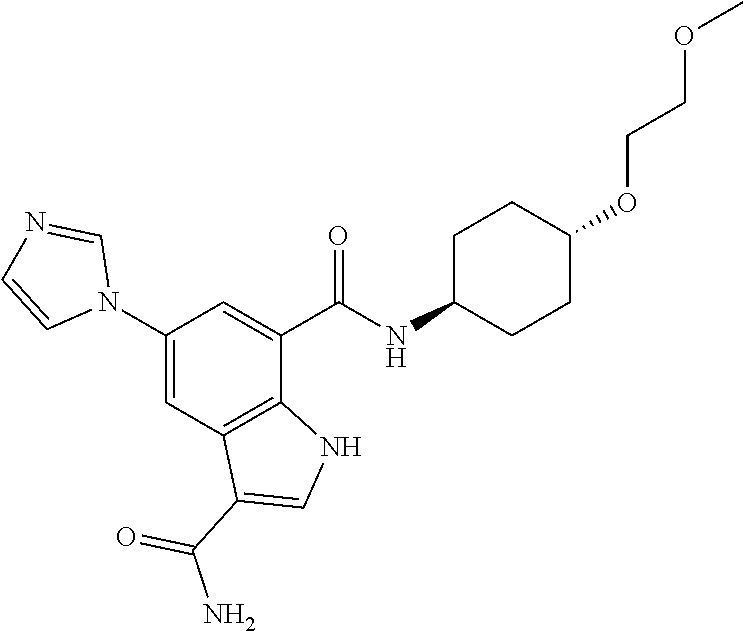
C1(N2C=NC=C2)=CC2=C(C(C(NC3CCC(OCCOC)CC3)=O)=C1)NC=C2C(N)=O
